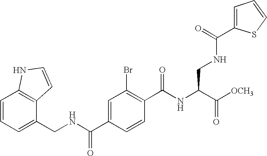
C1=CC=C(CNC(C2=CC(Br)=C(C(NC(C([OCH3])=O)CNC(C3=CC=CS3)=O)=O)C=C2)=O)C2=C1NC=C2
